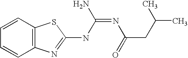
C12=C(N=C(NC(=NC(=O)CC(C)C)N)S1)C=CC=C2
